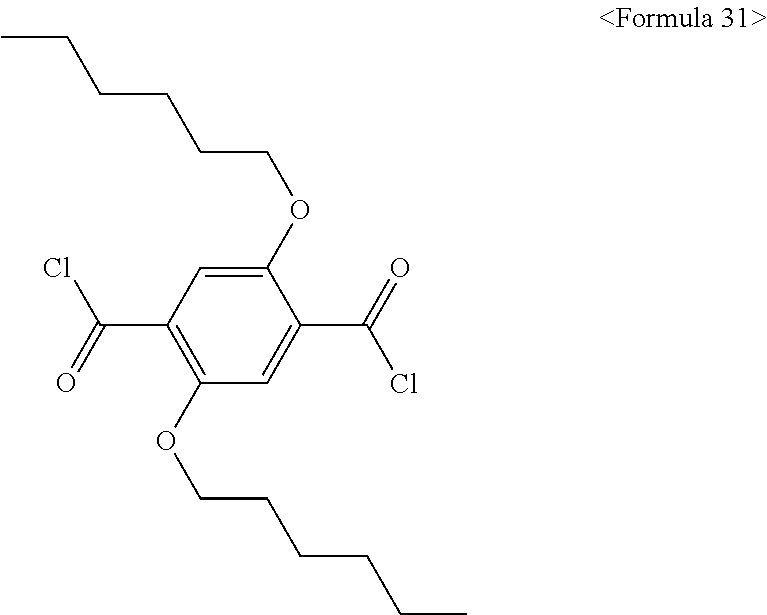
C1(OCCCCCC)=CC(C(Cl)=O)=C(OCCCCCC)C=C1C(=O)Cl
